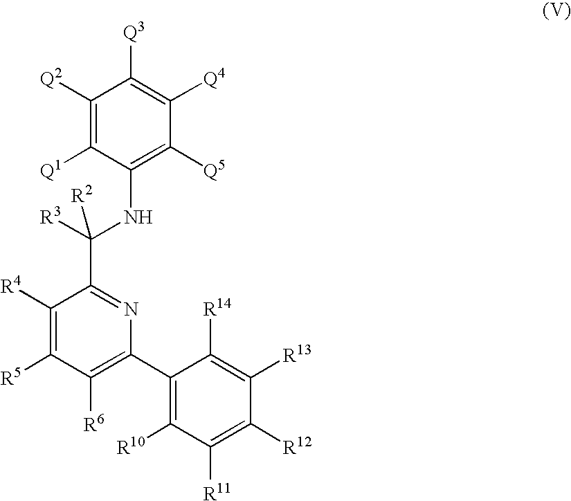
C1([R4])=C([R5])C([R6])=C(C2=C([R10])C([R11])=C([R12])C([R13])=C2[R14])N=C1C([R3])(NC1=C([Q5])C([Q4])=C([Q3])C([Q2])=C1[Q1])[R2]
